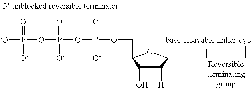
[-O]P(OP(OP(OCC1C(O)C([H])C([base-cleavable linker-dye]2CC2)O1)(=O)[O-])(=O)[O-])(=O)[O-]
